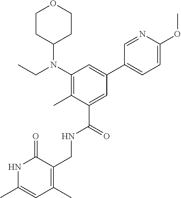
N1C(C)=CC(C)=C(CNC(C2=CC(C3=CC=C(OC)N=C3)=CC(N(CC)C3CCOCC3)=C2C)=O)C1=O
